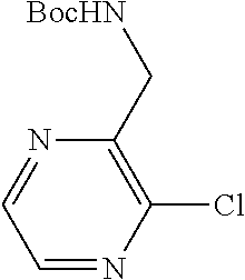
C1=NC(Cl)=C(C[BocHN])N=C1
